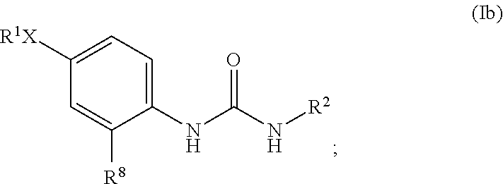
C1([R1X])=CC=C(NC(N[R2])=O)C([R8])=C1
